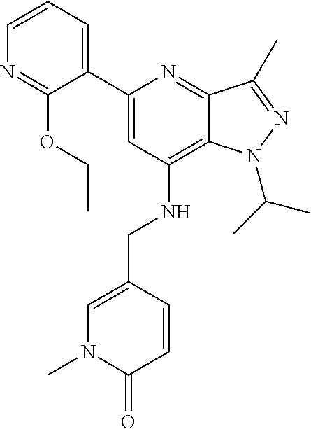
C1=CC=C(C2=CC(NCC3=CN(C)C(=O)C=C3)=C3C(=N2)C(C)=NN3C(C)C)C(OCC)=N1
